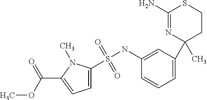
C1(N)=NC(C2=CC=CC(NS(C3=CC=C(C(OC)=O)N3C)(=O)=O)=C2)(C)CCS1
